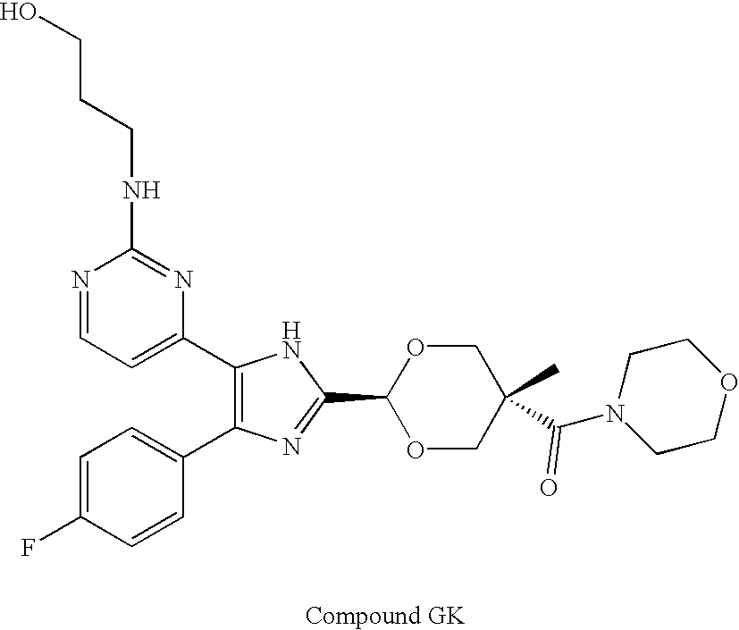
C1(C2=CC=NC(NCCCO)=N2)=C(C2=CC=C(F)C=C2)N=C(C2OCC(C(N3CCOCC3)=O)(C)CO2)N1
